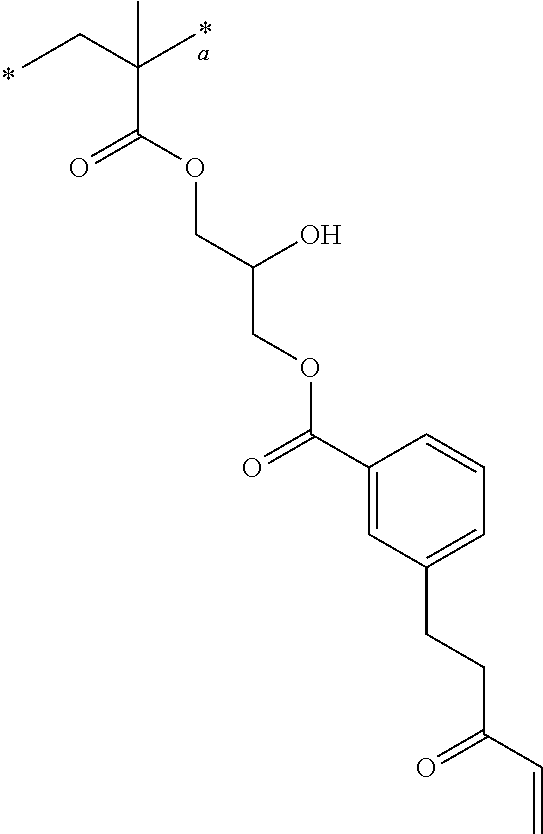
CCC(C)(C)C(OCC(COC(C1=CC(CCC(C=C)=O)=CC=C1)=O)O)=O
